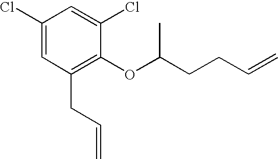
C1(Cl)=CC(CC=C)=C(OC(CCC=C)C)C(Cl)=C1
